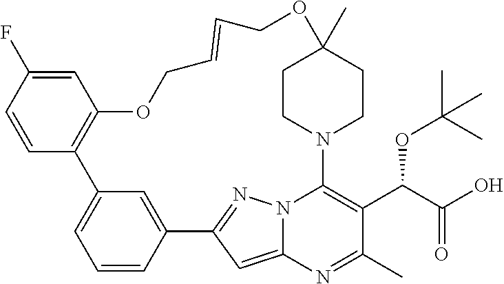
C1=C(F)C=CC2=C1OCC=CCOC1(C)CCN(C3=C(C(C(O)=O)OC(C)(C)C)C(C)=NC4=CC(=NN43)C3=CC2=CC=C3)CC1
